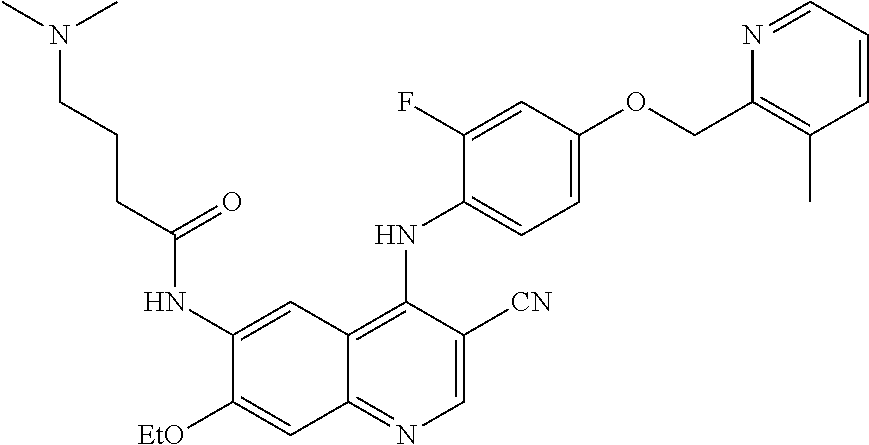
C1=C([CN])C(NC2=CC=C(OCC3=C(C)C=CC=N3)C=C2F)=C2C(=N1)C=C([EtO])C(NC(CCCN(C)C)=O)=C2
